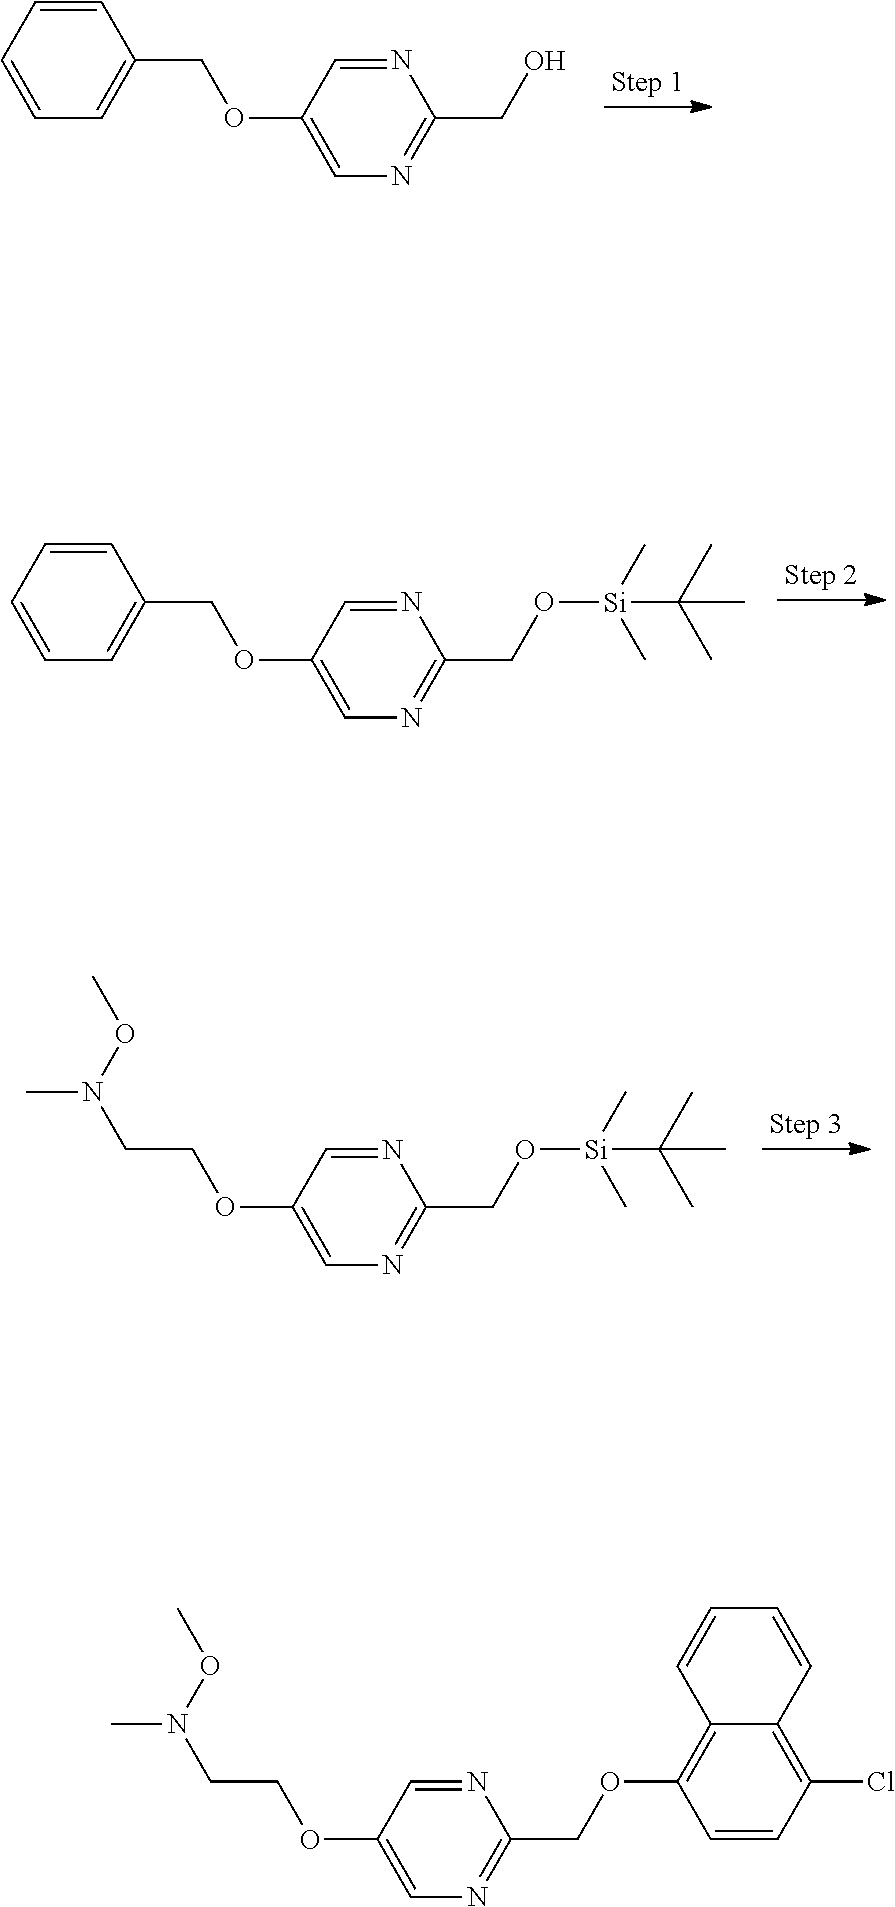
C1=C(OCC2=CC=CC=C2)C=NC(CO)=N1.C1=C(OCC2=CC=CC=C2)C=NC(CO[Si](C)(C)C(C)(C)C)=N1.C1=C(OCCN(C)OC)C=NC(CO[Si](C)(C)C(C)(C)C)=N1.C1=C(OCCN(C)OC)C=NC(COC2=C3C=CC=CC3=C(Cl)C=C2)=N1
